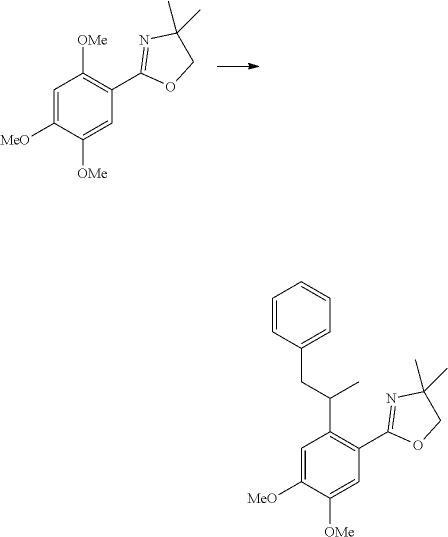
C1=C([MeO])C([OMe])=CC(C2=NC(C)(C)CO2)=C1[OMe].C1=C([MeO])C([OMe])=CC(C2=NC(C)(C)CO2)=C1C(C)CC1=CC=CC=C1
